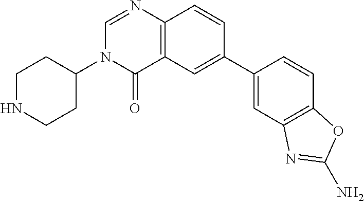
C1=C(C2=CC3=C(N=CN(C4CCNCC4)C3=O)C=C2)C=CC2=C1N=C(N)O2
